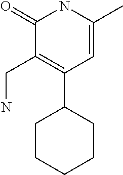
C1(=O)C(CN)=C(C2CCCCC2)C=C(C)N1
